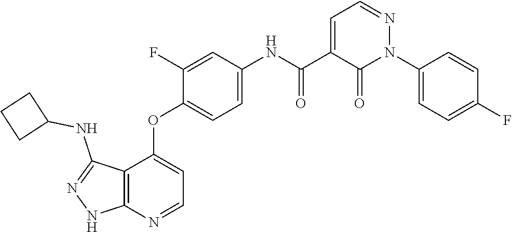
C12=C(N=CC=C1OC1=CC=C(NC(C3=CC=NN(C4=CC=C(F)C=C4)C3=O)=O)C=C1F)NN=C2NC1CCC1
